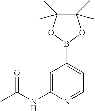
C(NC1=CC(B2OC(C)(C)C(C)(C)O2)=CC=N1)(C)=O
